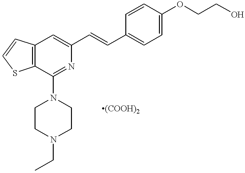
C12=C(C=C(C=CC3=CC=C(OCCO)C=C3)N=C1N1CCN(CC)CC1)C=CS2
